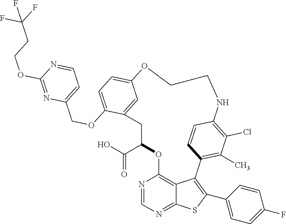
C1C(C(O)=O)OC2=C3C(=NC=N2)SC(C2=CC=C(F)C=C2)=C3C2=C(C)C(Cl)=C(C=C2)NCCOC2=CC=C(OCC3=CC=NC(OCCC(F)(F)F)=N3)C1=C2
